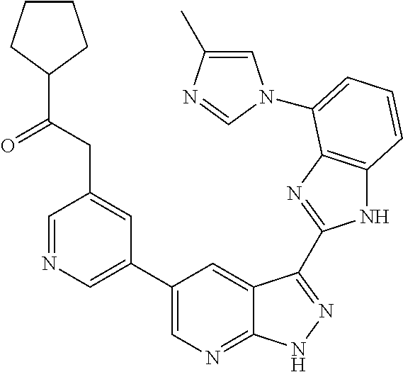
C1(C2=CN=CC(CC(=O)C3CCCC3)=C2)=CN=C2C(=C1)C(C1=NC3=C(N1)C=CC=C3N1C=C(C)N=C1)=NN2
